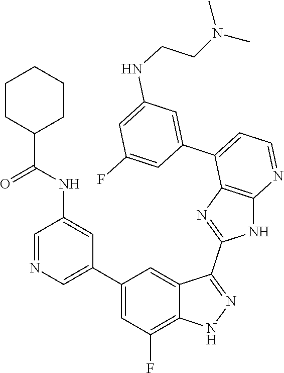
C1=NC=C(C2=CC(F)=C3C(=C2)C(C2=NC4=C(N2)N=CC=C4C2=CC(NCCN(C)C)=CC(F)=C2)=NN3)C=C1NC(=O)C1CCCCC1
